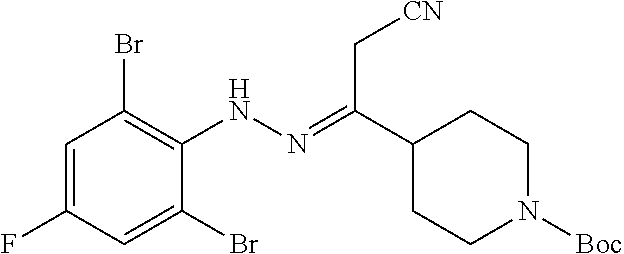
C1=C(F)C=C(Br)C(NN=C(C2CCN([Boc])CC2)C[CN])=C1Br
